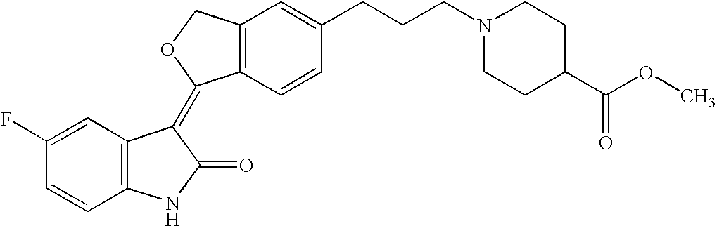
C1=C(F)C=CC2=C1C(=C1C3=C(C=C(CCCN4CCC(C(OC)=O)CC4)C=C3)CO1)C(=O)N2
